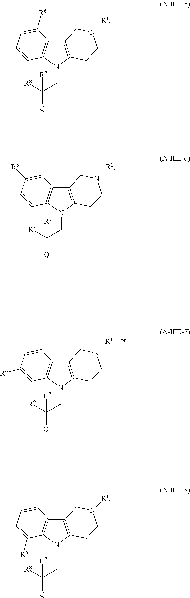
C12=C(N(CC([R8])([Q])[R7])C3=C1C=CC([R6])=C3)CCN([R1])C2.C12=C(N(CC([R8])([Q])[R7])C3=C1C=C([R6])C=C3)CCN([R1])C2.C12=C(N(CC([R8])([Q])[R7])C3=C1C=CC=C3[R6])CCN([R1])C2.C12=C(N(CC([R8])([Q])[R7])C3=C1C([R6])=CC=C3)CCN([R1])C2
